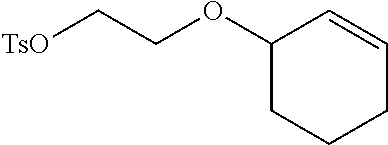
C1(OCC[TsO])CCCC=C1
